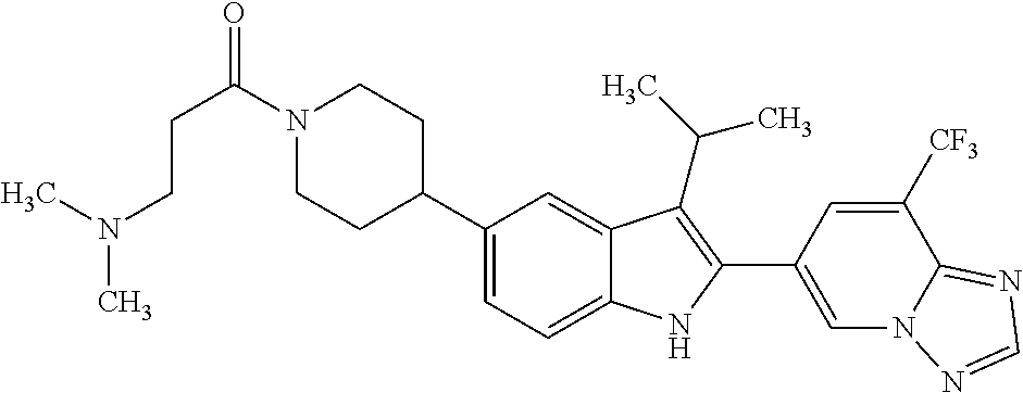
C(N1CCC(C2=CC=C3C(=C2)C(C(C)C)=C(C2=CN4C(=NC=N4)C([CF3])=C2)N3)CC1)(CCN(C)C)=O
